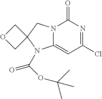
ClC1=NC(=O)N2C(=C1)N(C(=O)OC(C)(C)C)C1(C2)COC1
